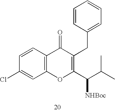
C1=CC(CC2=C(C([NHBoc])C(C)C)OC3=C(C2=O)C=CC(Cl)=C3)=CC=C1
